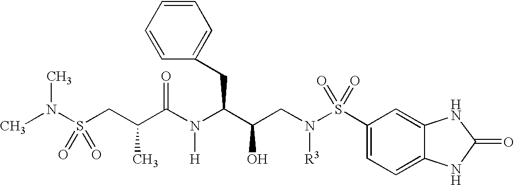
CN(S(CC(C(N(C(CC1=CC=CC=C1)C(CN(S(C1=CC=C2C(=C1)NC(=O)N2)(=O)=O)[R3])O)[H])=O)C)(=O)=O)C
